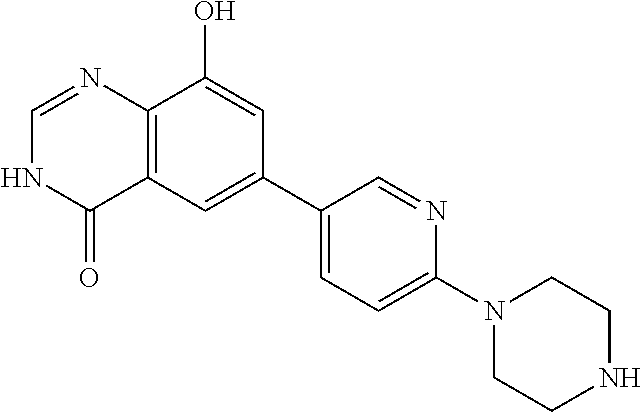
C12=C(C=C(C3=CC=C(N4CCNCC4)N=C3)C=C1O)C(=O)NC=N2
